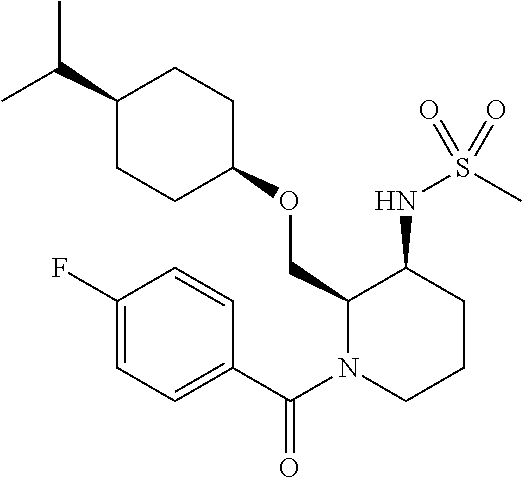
C(C1CCC(OCC2N(C(C3=CC=C(F)C=C3)=O)CCCC2NS(C)(=O)=O)CC1)(C)C
